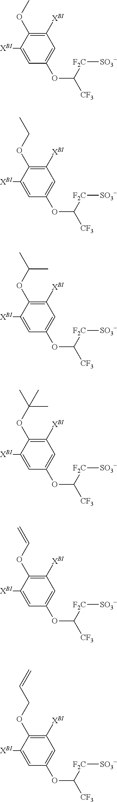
C1([XBI])=CC(OC([CF3])[F2C][SO3-])=CC([XBI])=C1OC.C1([XBI])=CC(OC([CF3])[F2C][SO3-])=CC([XBI])=C1OC(C)C.C1([XBI])=CC(OC([CF3])[F2C][SO3-])=CC([XBI])=C1OCC.C1([XBI])=CC(OC([CF3])[F2C][SO3-])=CC([XBI])=C1OC(C)(C)C.C1([XBI])=CC(OC([CF3])[F2C][SO3-])=CC([XBI])=C1OC=C.C1([XBI])=CC(OC([CF3])[F2C][SO3-])=CC([XBI])=C1OCC=C
